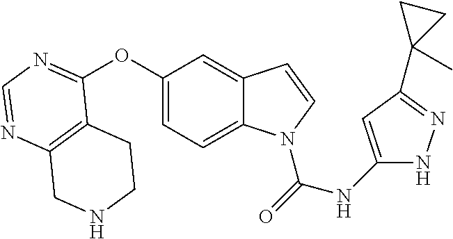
C12=C(N=CN=C1OC1=CC=C3C(=C1)C=CN3C(=O)NC1=CC(C3(C)CC3)=NN1)CNCC2
